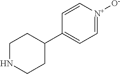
C1NCCC(C2=CC=[N+]([O-])C=C2)C1
